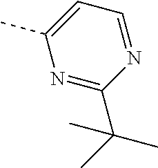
N1=C(C(C)(C)C)N=CC=C1C
